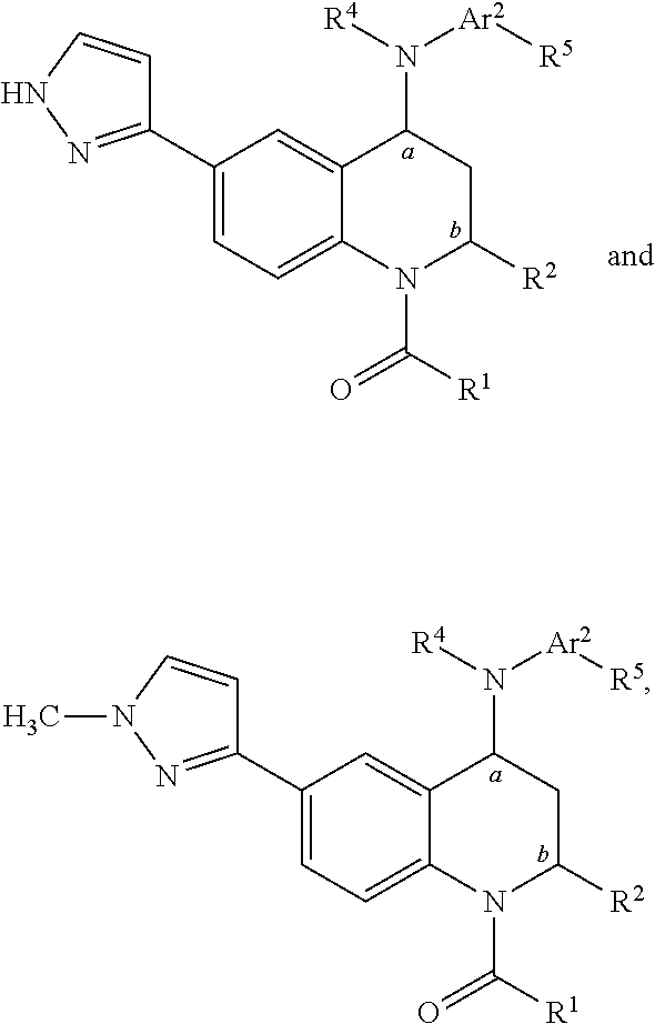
C1(C2=CC=C3C(=C2)C(N([R4])[Ar2][R5])CC([R2])N3C([R1])=O)=NNC=C1.C1(C2=CC=C3C(=C2)C(N([R4])[Ar2][R5])CC([R2])N3C([R1])=O)=NN(C)C=C1
